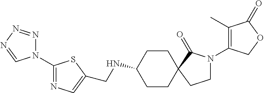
C1CC(NCC2=CN=C(N3N=NN=C3)S2)CCC12C(=O)N(C1=C(C)C(=O)OC1)CC2
